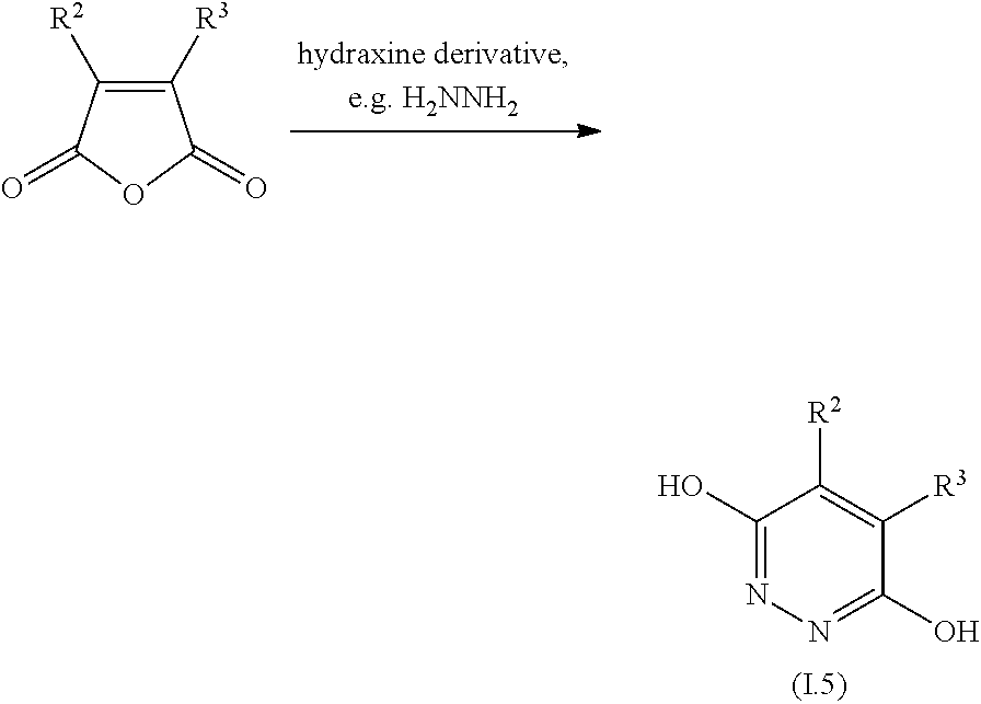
C1(O)=NN=C(O)C([R3])=C1[R2].C1([R3])=C([R2])C(=O)OC1=O
